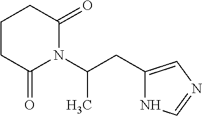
C(C1=CN=CN1)C(N1C(=O)CCCC1=O)C
